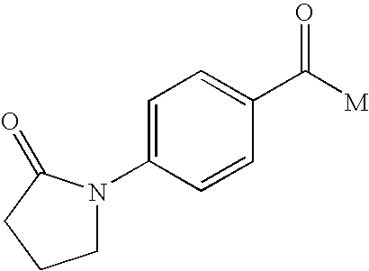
C1=C(N2CCCC2=O)C=CC(C([M])=O)=C1
